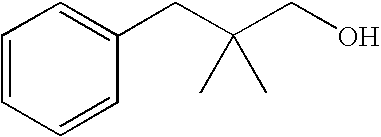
C(C(CO)(C)C)C1=CC=CC=C1
